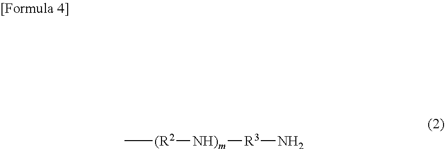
C[(R2][NH)m][R3]N
